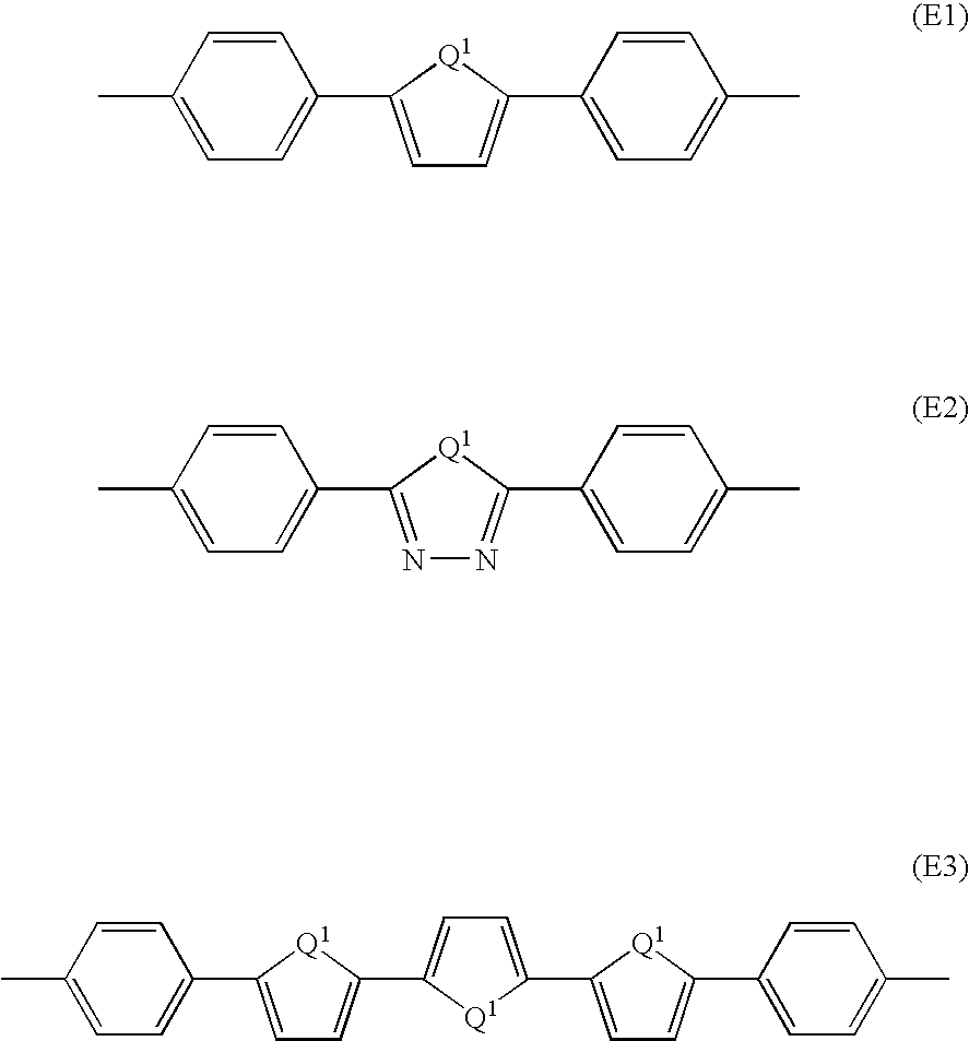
C1=C(C2=CC=C(C)C=C2)[Q1]C(C2=CC=C(C)C=C2)=C1.N1=C(C2=CC=C(C)C=C2)[Q1]C(C2=CC=C(C)C=C2)=N1.C1=C(C2=CC=C(C3=CC=C(C)C=C3)[Q1]2)[Q1]C(C2=CC=C(C3=CC=C(C)C=C3)[Q1]2)=C1
